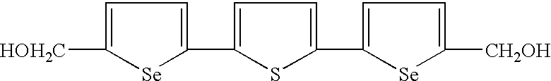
C1(C2=CC=C(C3=CC=C([CH2OH])[Se]3)S2)=CC=C([HOH2C])[Se]1
